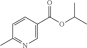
C1=CC(C(OC(C)C)=O)=CN=C1C
